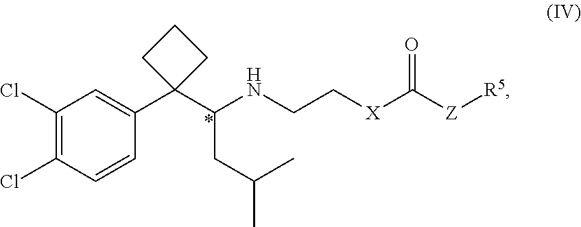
C1=CC(Cl)=C(Cl)C=C1C1(C(NCC[X]C([Z][R5])=O)CC(C)C)CCC1
